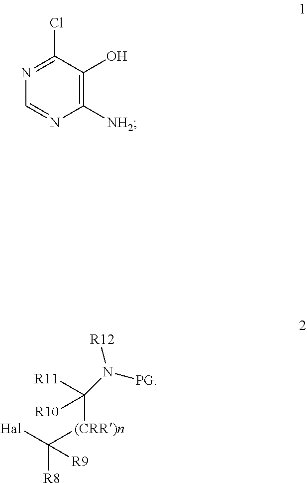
[Hal]C([(CRR)n]C([R11])([R10])N([R12])[PG])([R8])[R9].C1(Cl)=NC=NC([NH2])=C1O
